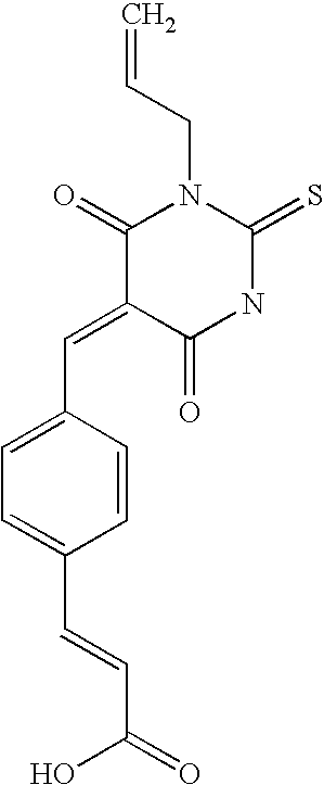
C1(=O)C(=CC2=CC=C(C=CC(=O)O)C=C2)C(=O)NC(=S)N1CC=C
